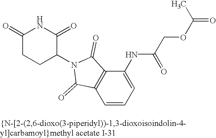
C12=C(C=CC=C1NC(COC(C)=O)=O)C(=O)N(C1C(=O)NC(=O)CC1)C2=O
